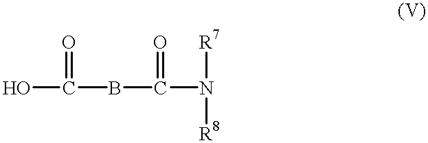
OC(=O)BC(=O)N([R7])[R8]
